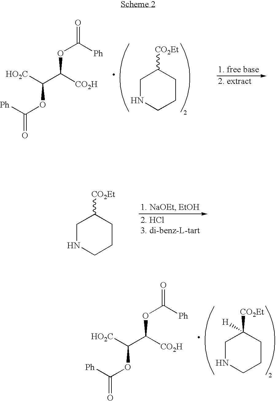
O(C([Ph])=O)C([CO2H])C([HO2C])OC([Ph])=O.C1NCCCC1([H])[CO2Et].O(C([Ph])=O)C([CO2H])C([HO2C])OC([Ph])=O.C1NCCCC1[CO2Et].C1NCCCC1[CO2Et]
